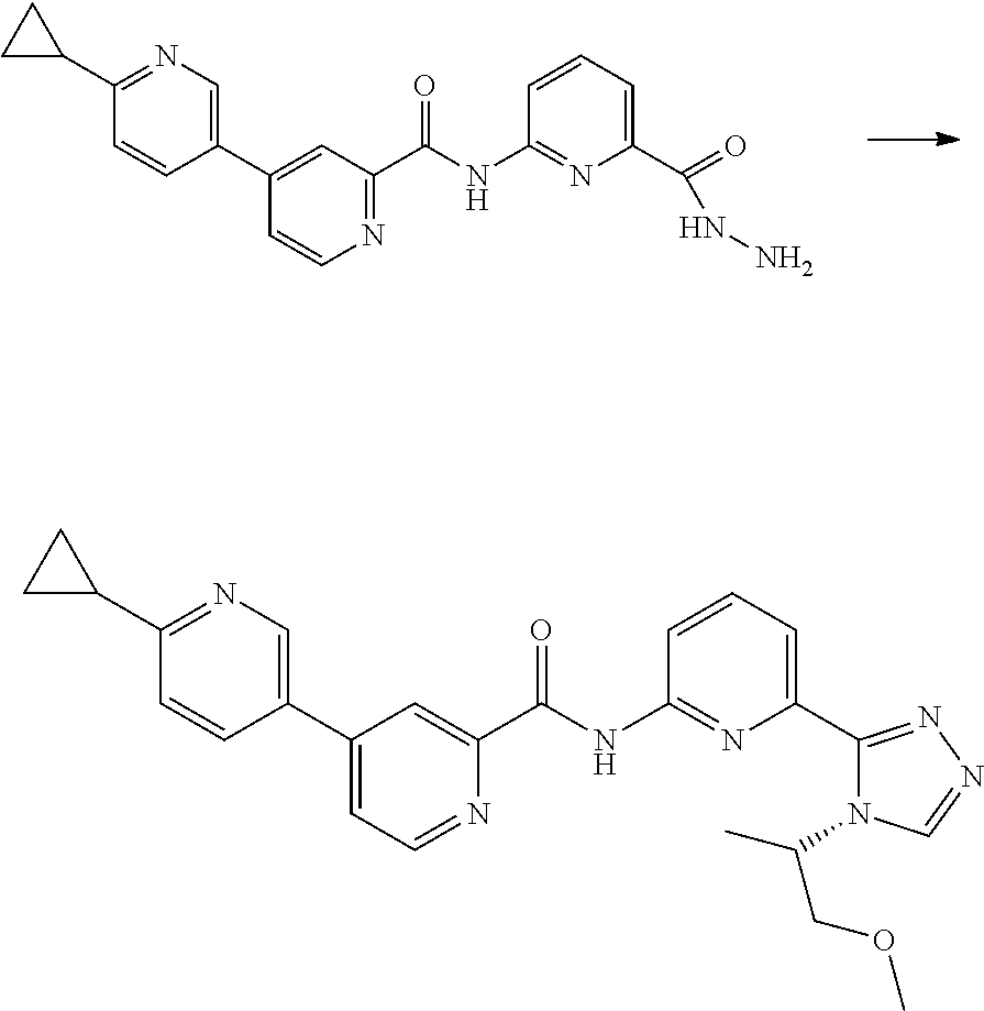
N1=C(C(NC2=NC(C(=O)NN)=CC=C2)=O)C=C(C2=CN=C(C3CC3)C=C2)C=C1.N1=CC=C(C2=CN=C(C3CC3)C=C2)C=C1C(NC1=NC(C2=NN=CN2C(C)COC)=CC=C1)=O
